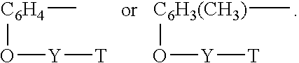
O([Y][T])[C6H4]C.O([Y][T])[C6H3(CH3)]C
